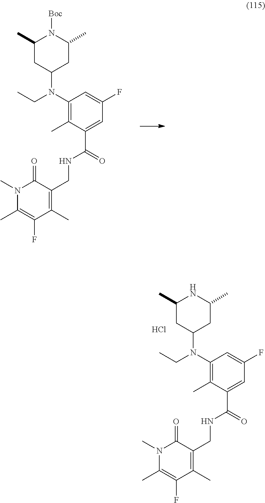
C1(C)CC(N(C2=C(C)C(C(=O)NCC3=C(C)C(F)=C(C)N(C)C3=O)=CC(F)=C2)CC)CC(C)N1[Boc].C1(C)CC(N(C2=C(C)C(C(=O)NCC3=C(C)C(F)=C(C)N(C)C3=O)=CC(F)=C2)CC)CC(C)N1.Cl
